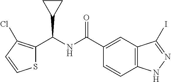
S1C(C(NC(C2=CC3=C(C=C2)NN=C3I)=O)C2CC2)=C(Cl)C=C1
